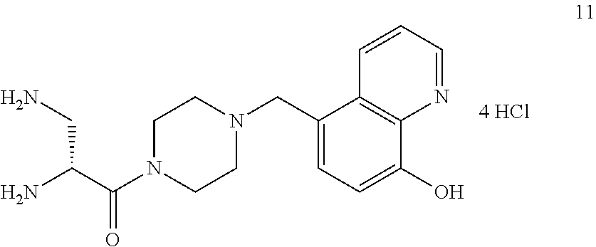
NC(C(N1CCN(CC2=CC=C(O)C3=C2C=CC=N3)CC1)=O)CN
